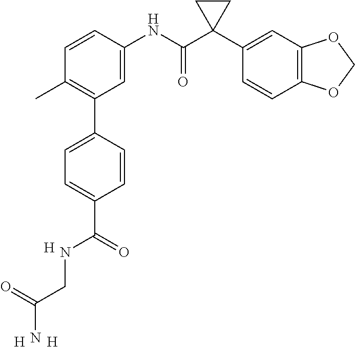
C1=C(NC(C2(C3=CC4=C(C=C3)OCO4)CC2)=O)C=CC(C)=C1C1=CC=C(C(=O)NCC(=O)N)C=C1.[H].[H].[H]
